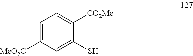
C1=C([MeO2C])C=C(S)C([CO2Me])=C1
